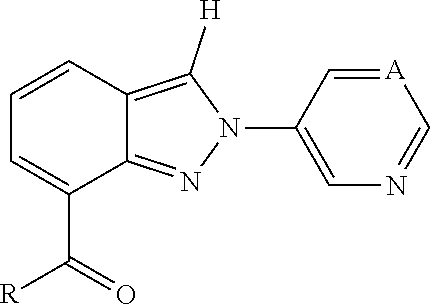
C1=CC=C(C([R])=O)C2=NN(C3=CN=C[A]=C3)C([H])=C12
